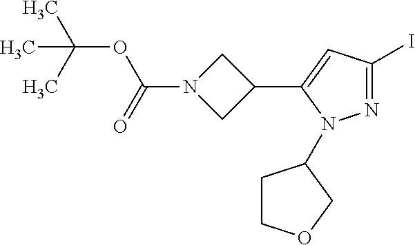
N1=C(I)C=C(C2CN(C(=O)OC(C)(C)C)C2)N1C1CCOC1
